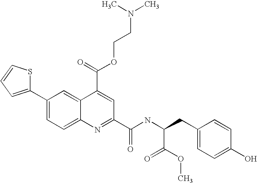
C1(C2=CC=C3C(=C2)C(C(=O)OCCN(C)C)=CC(C(NC(CC2=CC=C(O)C=C2)C(=O)OC)=O)=N3)=CC=CS1
